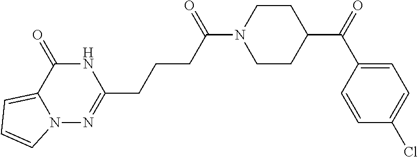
C1CN(C(CCCC2=NN3C(=CC=C3)C(=O)N2)=O)CCC1C(=O)C1=CC=C(Cl)C=C1
